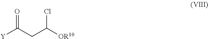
[Y]C(CC([OR10])Cl)=O
